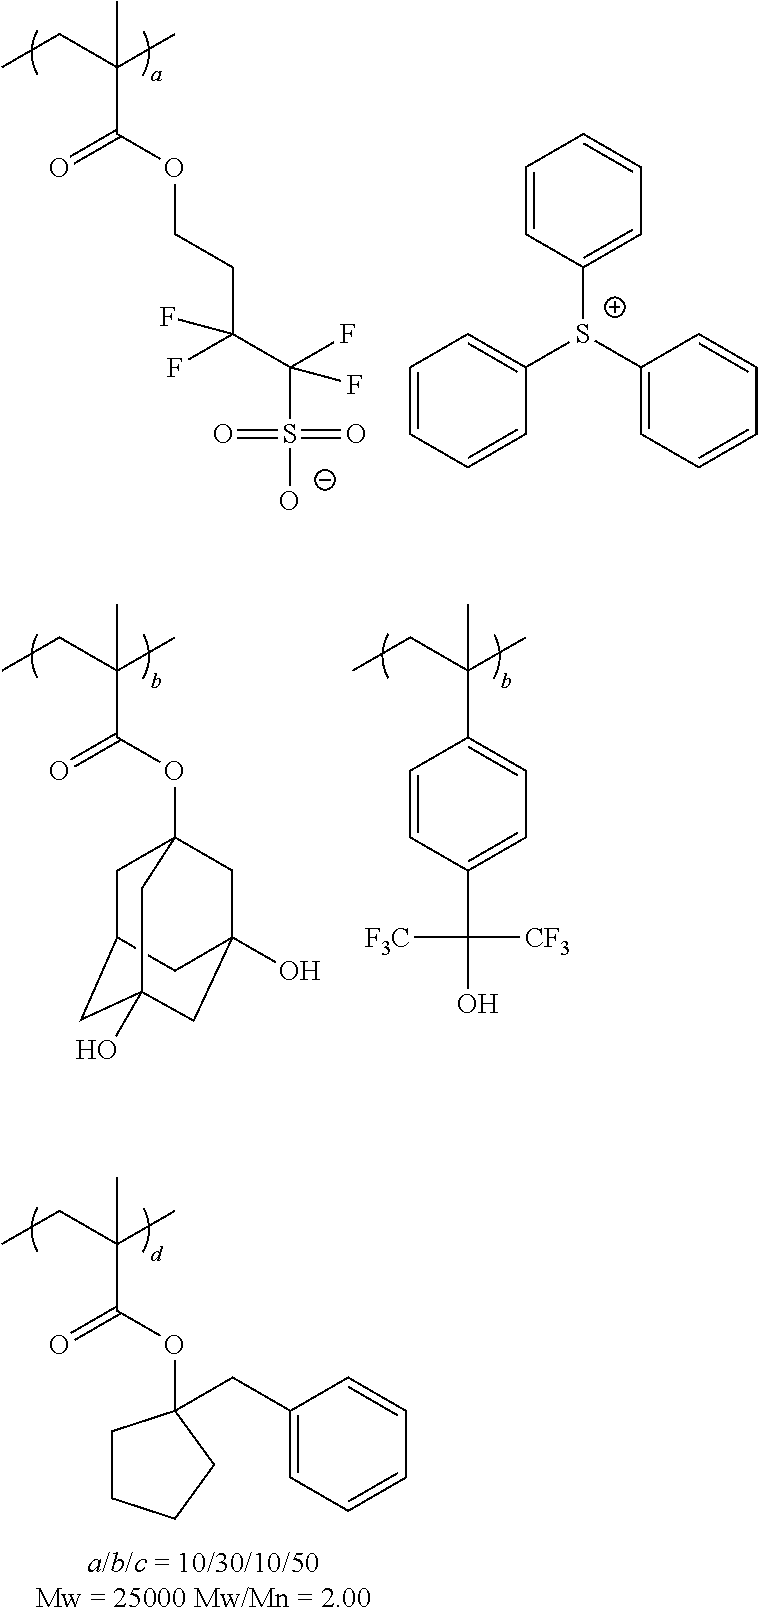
C(C(CC)(C)C)(=O)OCCC(C(F)(S(=O)([O-])=O)F)(F)F.C1=CC([S+](C2=CC=CC=C2)C2=CC=CC=C2)=CC=C1.C(C(CC)(C)C)(=O)OC12CC3CC(O)(CC(O)(C1)C3)C2.C1(C(CC)(C)C)=CC=C(C([F3C])([CF3])O)C=C1.C(C(CC)(C)C)(=O)OC1(CC2=CC=CC=C2)CCCC1
